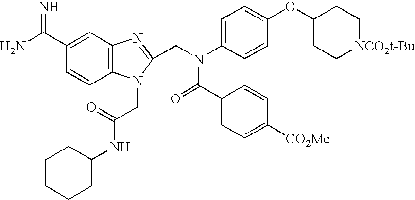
C1=CC2=C(C=C1C(N)=N)N=C(CN(C1=CC=C(OC3CC[NCO2t-Bu]CC3)C=C1)C(C1=CC=C([CO2Me])C=C1)=O)N2CC(NC1CCCCC1)=O
